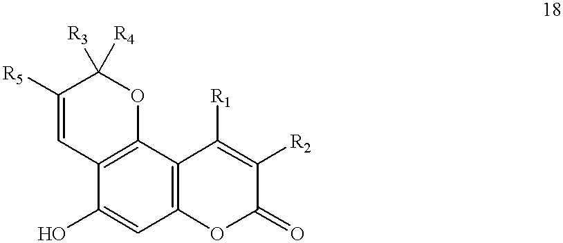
C12=C(C3=C(C=C1O)OC(=O)C([R2])=C3[R1])OC([R3])([R4])C([R5])=C2
